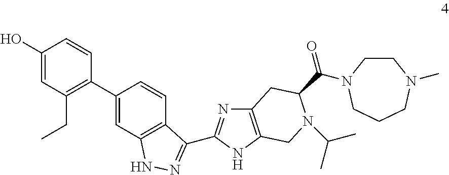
C1(C2=C(CC)C=C(O)C=C2)=CC2=C(C=C1)C(C1=NC3=C(N1)CN(C(C)C)C(C(=O)N1CCN(C)CCC1)C3)=NN2
